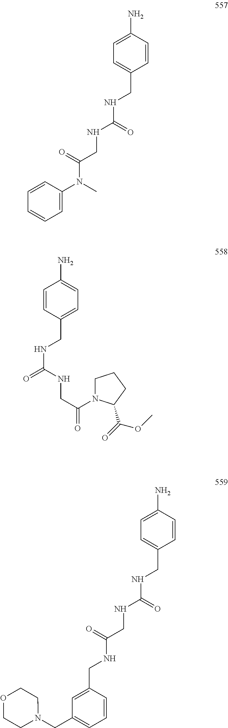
C1=CC(N)=CC=C1CNC(NCC(N(C1=CC=CC=C1)C)=O)=O.C1=CC(CNC(=O)NCC(=O)N2CCCC2C(OC)=O)=CC=C1N.C1=CC(N)=CC=C1CNC(NCC(NCC1=CC(CN2CCOCC2)=CC=C1)=O)=O
